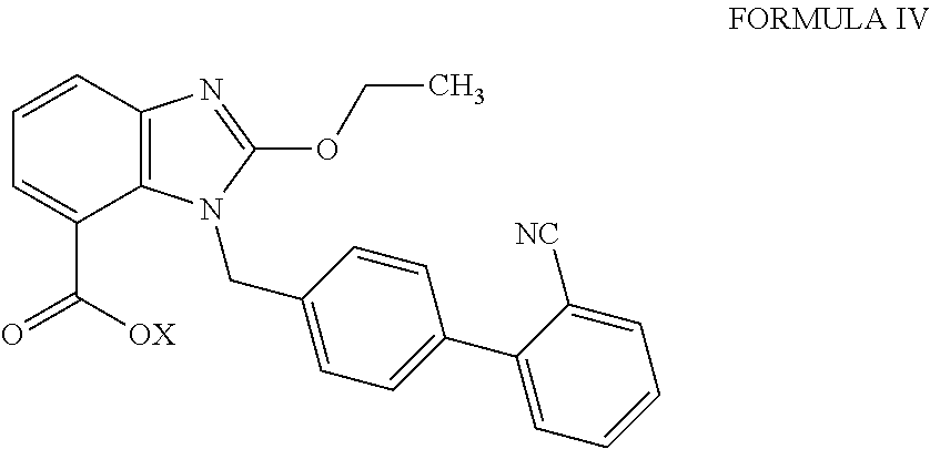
C1=CC2=C(C(C([OX])=O)=C1)N(CC1=CC=C(C3=CC=CC=C3[NC])C=C1)C(OCC)=N2
